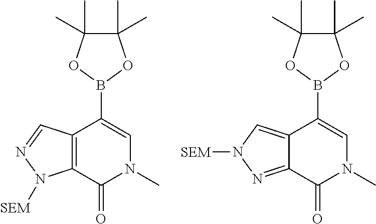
C12=C(C(=O)N(C)C=C1B1OC(C)(C)C(C)(C)O1)N([SEM])N=C2.C12=CN([SEM])N=C1C(=O)N(C)C=C2B1OC(C)(C)C(C)(C)O1
